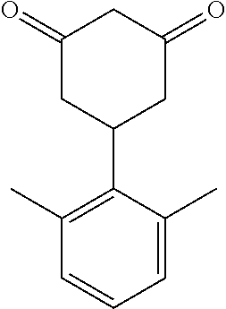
C1(=O)CC(C2=C(C)C=CC=C2C)CC(=O)C1
